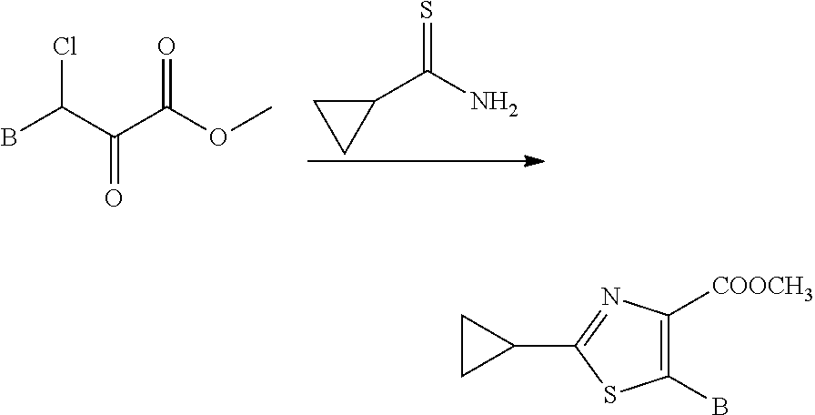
BC(C(C(OC)=O)=O)Cl.C1(C(N)=S)CC1.C1(B)=C([COOCH3])N=C(C2CC2)S1
